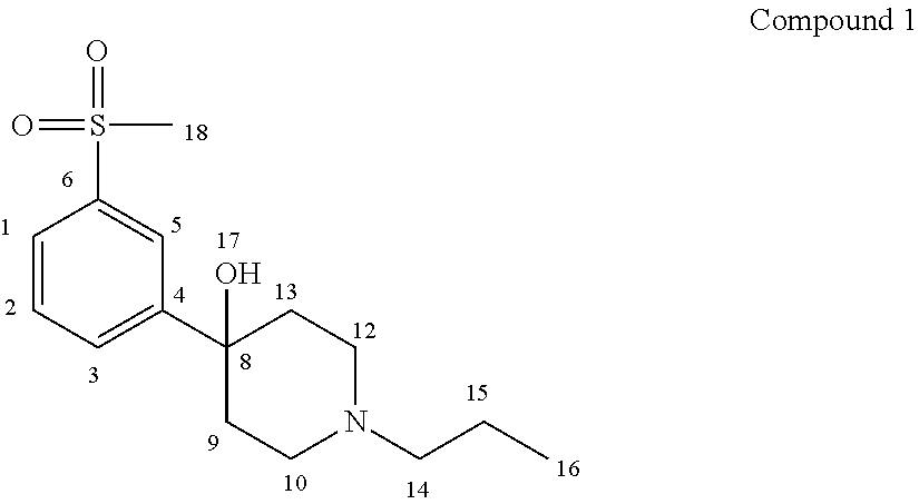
C1=CC=C(C2(O)CCN(CCC)CC2)C=C1S(C)(=O)=O
